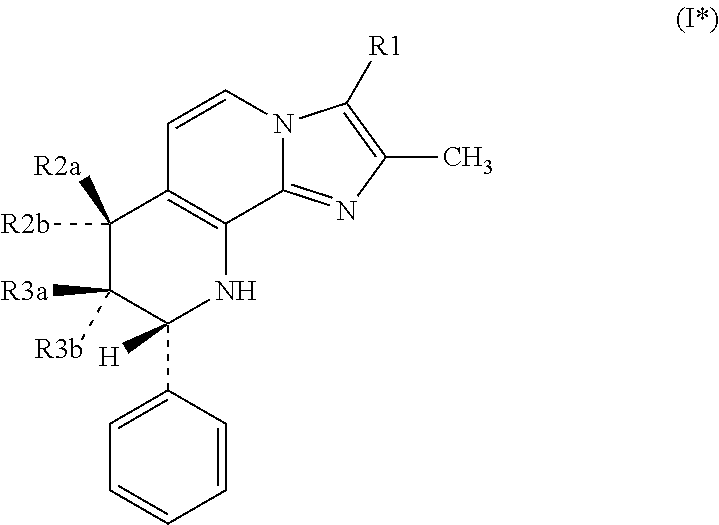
C1([R2b])([R2a])C([R3a])([R3b])C(C2=CC=CC=C2)([H])NC2=C1C=CN1C2=NC(C)=C1[R1]
